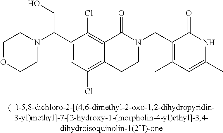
N1(C(C2=CC(Cl)=C3C(=C2Cl)C(=O)N(CC2=C(C)C=C(C)NC2=O)CC3)CO)CCOCC1
